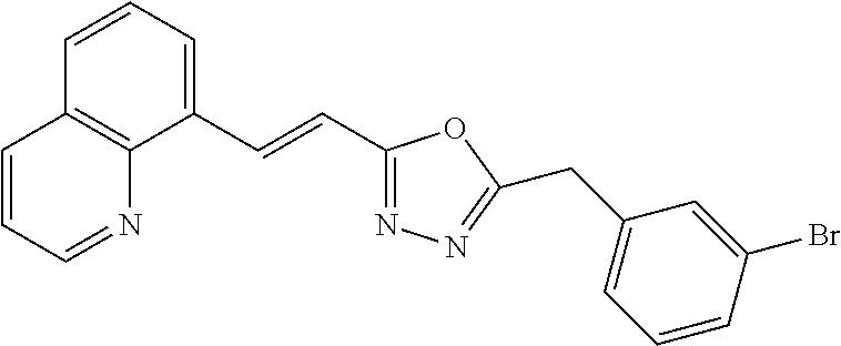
C1=CC=C(C=CC2=NN=C(CC3=CC=CC(Br)=C3)O2)C2=C1C=CC=N2
